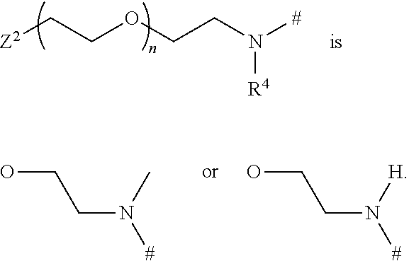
[Z2]CCOCCN([#])[R4].OCCN(C)[#].OCCN([H])[#]
